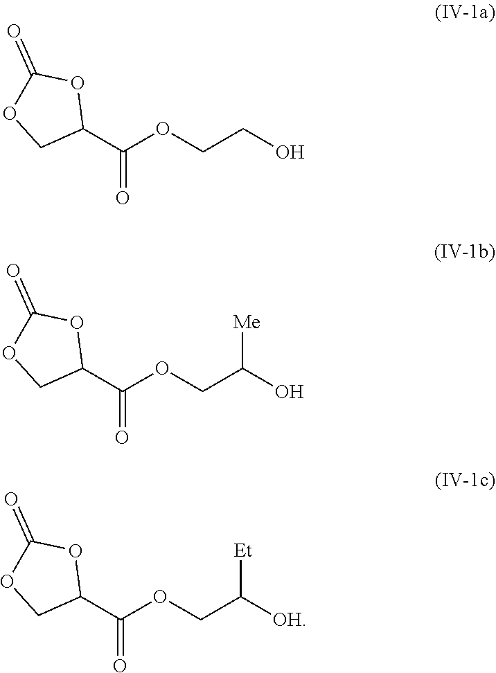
C1(C(OCCO)=O)OC(=O)OC1.C1(C(OCC(O)[Me])=O)OC(=O)OC1.C1(C(OCC([OH])[Et])=O)OC(=O)OC1
